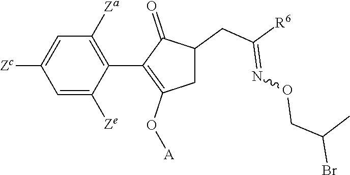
C1=C([Ze])C(C2=C(O[A])CC(CC([R6])=NOCC(Br)C)C2=O)=C([Za])C=C1[Zc]
